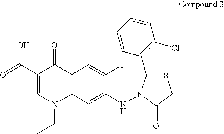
C12=C(C=C(NN3C(C4=C(Cl)C=CC=C4)SCC3=O)C(F)=C1)N(CC)C=C(C(=O)O)C2=O
